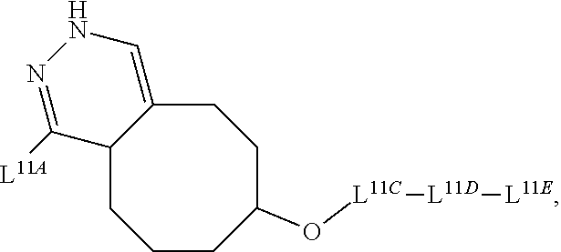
C1CC(O[L11C][L11D][L11E])CCC2=CNN=C([L11A])C2C1
